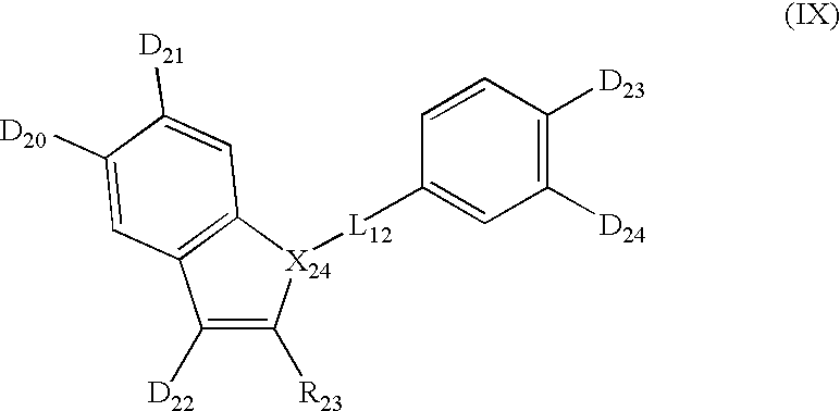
C1=CC([D23])=C([D24])C=C1[L12][X24]1C([R23])=C([D22])C2=C1C=C([D21])C([D20])=C2
